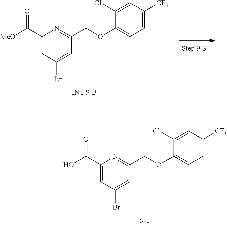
C1(C(O)=O)=CC(Br)=CC(COC2=CC=C([CF3])C=C2Cl)=N1.C1(C([MeO])=O)=CC(Br)=CC(COC2=CC=C([CF3])C=C2Cl)=N1
